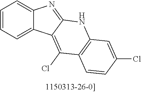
C1=CC=C2C(=C1)N=C1C2=C(Cl)C2=C(N1)C=C(Cl)C=C2
